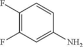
C1=C(N)C=CC(F)=C1F
